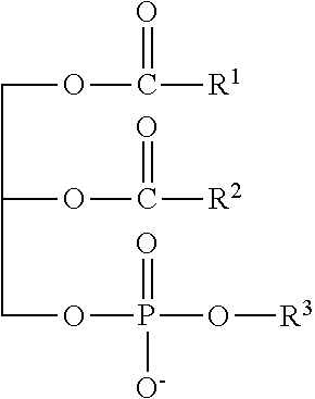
C(OC(=O)[R2])(COC(=O)[R1])COP(=O)(O[R3])[O-]
